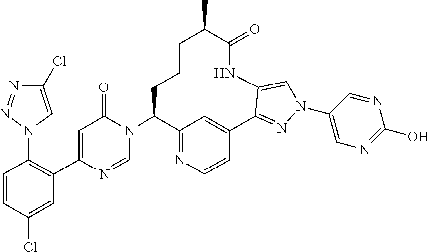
C1=CC(Cl)=CC(C2=CC(=O)N(C3C4=NC=CC(=C4)C4=NN(C5=CN=C(O)N=C5)C=C4NC(=O)C(C)CCC3)C=N2)=C1N1C=C(Cl)N=N1
